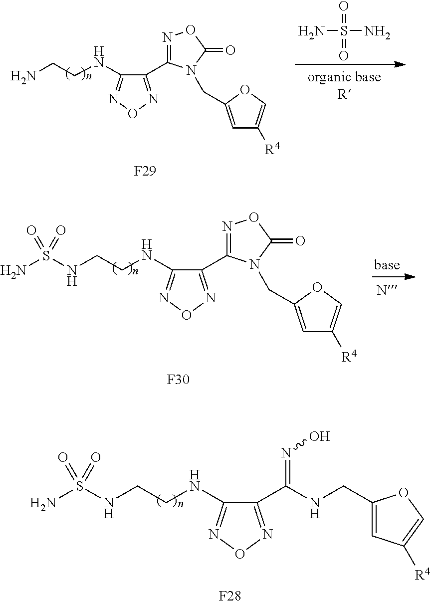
C1(C(NCC2=CC([R4])=CO2)=NO)=NON=C1NCCNS(N)(=O)=O.[F28].C1(C2=NOC(=O)N2CC2=CC([R4])=CO2)=NON=C1NCCN.[F29].NS(N)(=O)=O.C1(C2=NOC(=O)N2CC2=CC([R4])=CO2)=NON=C1NCCNS(N)(=O)=O.[F30]
